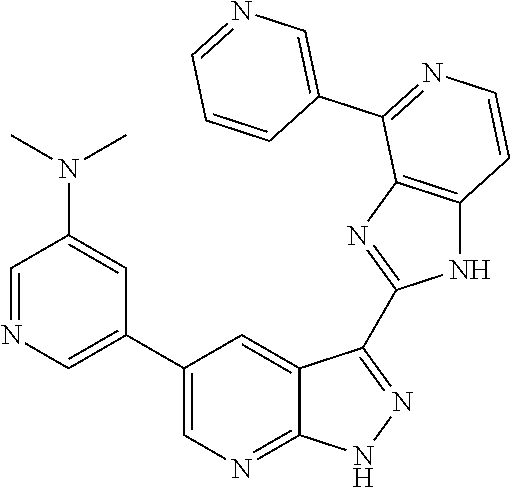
C1=NC=C(C2=CN=C3C(=C2)C(C2=NC4=C(N2)C=CN=C4C2=CN=CC=C2)=NN3)C=C1N(C)C
